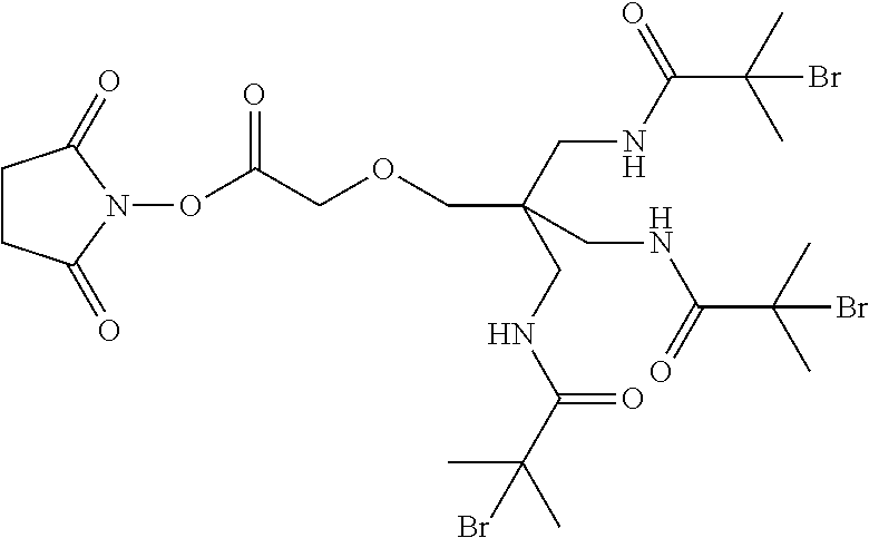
C1CC(=O)N(OC(COCC(CNC(C(C)(C)Br)=O)(CNC(C(C)(C)Br)=O)CNC(=O)C(C)(C)Br)=O)C1=O
